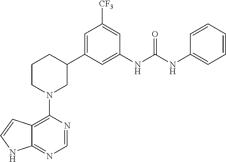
C12=C(N3CC(C4=CC([CF3])=CC(NC(NC5=CC=CC=C5)=O)=C4)CCC3)N=CN=C1NC=C2
